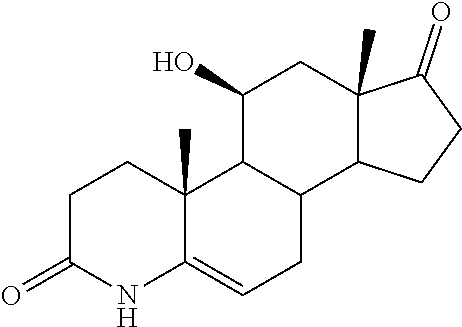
C1C(=O)NC2=CCC3C(C2(C)C1)C(O)CC1(C)C3CCC1=O
